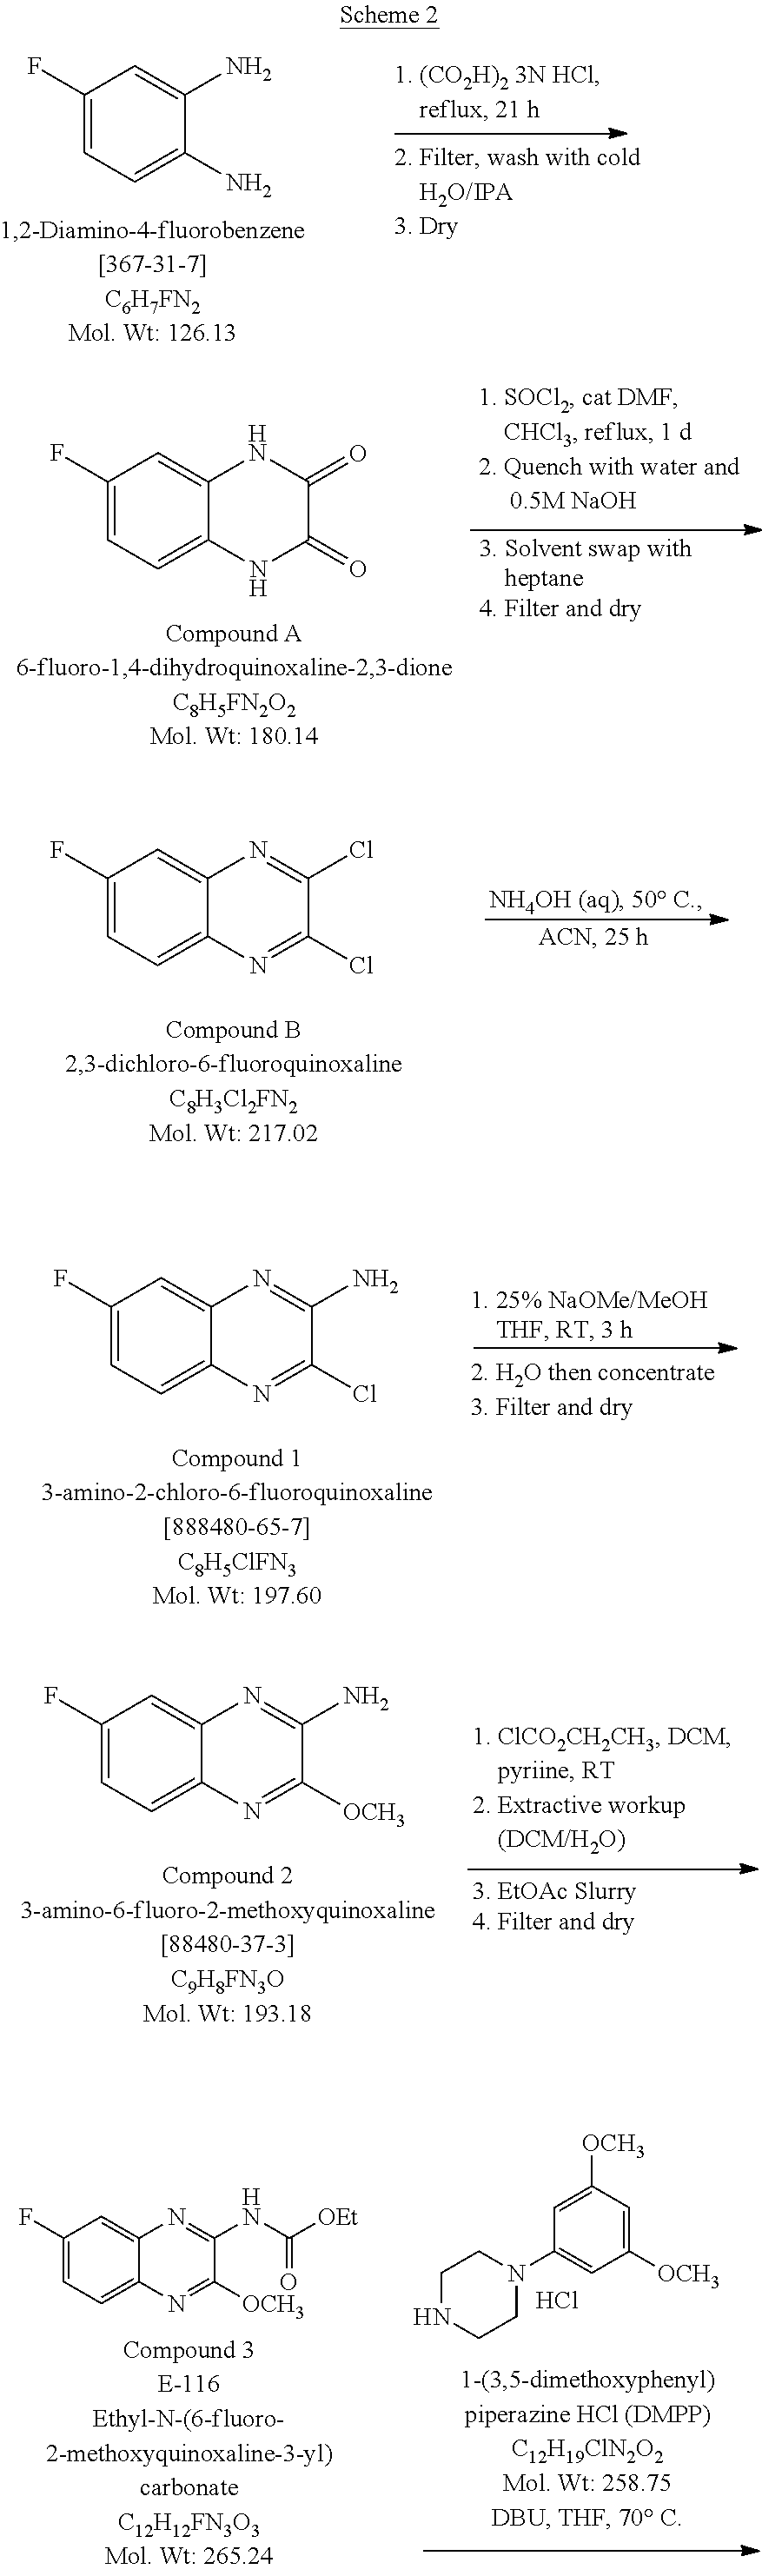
C12=CC(F)=CC=C1N=C(Cl)C(Cl)=N2.C12=CC(F)=CC=C1N=C([OCH3])C(NC(=O)[OEt])=N2.C1NCCN(C2=CC([OCH3])=CC([OCH3])=C2)C1.Cl.C1(F)=CC=C(N)C(N)=C1.C12=CC(F)=CC=C1NC(=O)C(=O)N2.C12=CC(F)=CC=C1N=C(Cl)C(N)=N2.C12=CC(F)=CC=C1N=C([OCH3])C(N)=N2
